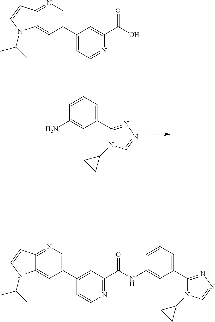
OC(C1=CC(C2=CN=C3C(=C2)N(C(C)C)C=C3)=CC=N1)=O.C1=CC=C(C2=NN=CN2C2CC2)C=C1N.C1=CC=C(C2=NN=CN2C2CC2)C=C1NC(C1=NC=CC(C2=CN=C3C(=C2)N(C(C)C)C=C3)=C1)=O
